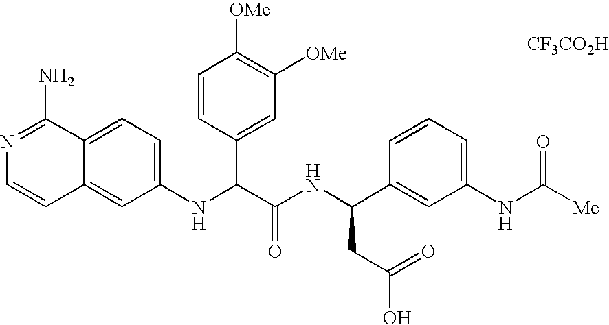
C1(NC(C(NC(C2=CC(NC([Me])=O)=CC=C2)CC(O)=O)=O)C2=CC([OMe])=C([OMe])C=C2)=CC=C2C(=C1)C=CN=C2N.[CF3CO2H]
